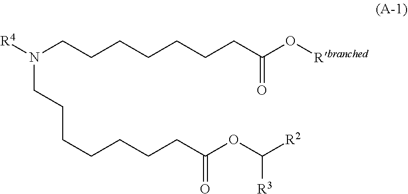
C(C(=O)OC([R2])[R3])CCCCCCN(CCCCCCCC(=O)O[Rbranched])[R4]
